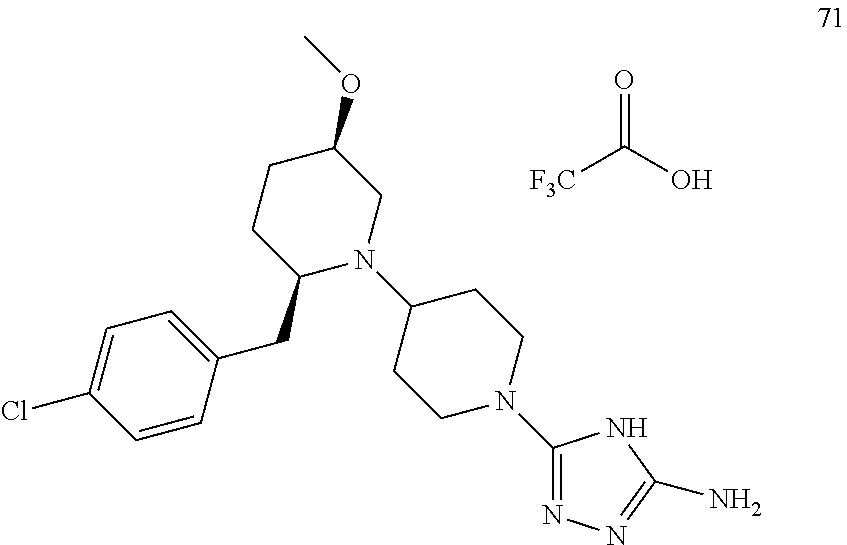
N1=C(N2CCC(N3C(CC4=CC=C(Cl)C=C4)CCC(OC)C3)CC2)NC(N)=N1.[F3C]C(=O)O
